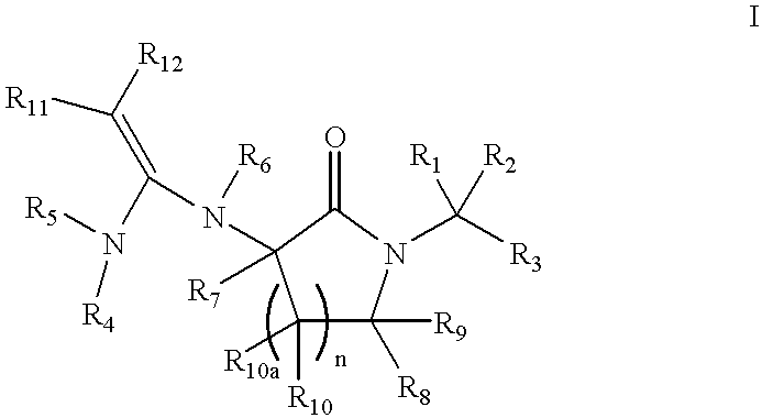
C1(=O)C([R7])(N([R6])C(N([R4])[R5])=C([R12])[R11])C([R10a])([R10])C([R9])([R8])N1C([R3])([R1])[R2]
